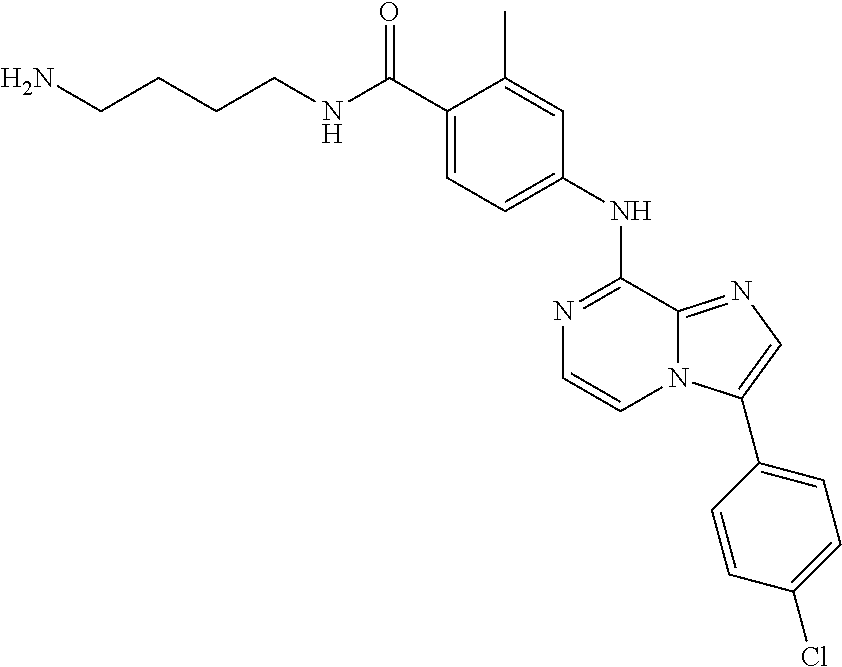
C1(C(NCCCCN)=O)=CC=C(NC2=NC=CN3C2=NC=C3C2=CC=C(Cl)C=C2)C=C1C
